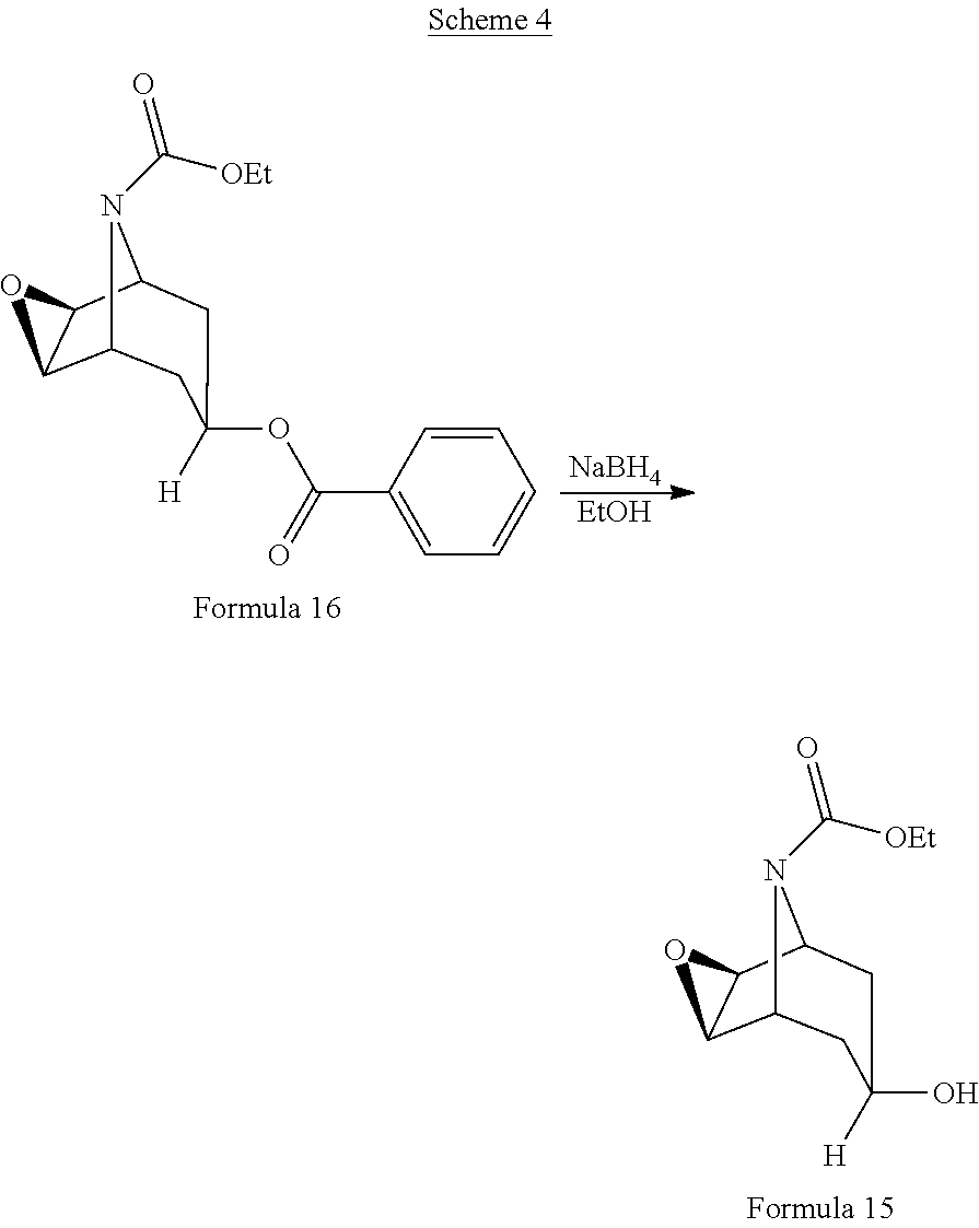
C12C3C(C(N1C([OEt])=O)CC(O)([H])C2)O3.[NaBH4].[EtOH].C12C3C(C(N1C([OEt])=O)CC(OC(C1=CC=CC=C1)=O)([H])C2)O3
